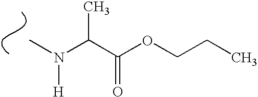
CN(C(C(OCCC)=O)C)[H]
